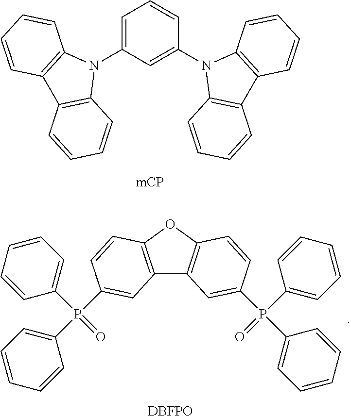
C1=C(N2C3=C(C4=C2C=CC=C4)C=CC=C3)C=C(N2C3=C(C4=C2C=CC=C4)C=CC=C3)C=C1.C12=C(OC3=C1C=C(P(C1=CC=CC=C1)(C1=CC=CC=C1)=O)C=C3)C=CC(P(C1=CC=CC=C1)(C1=CC=CC=C1)=O)=C2.[DBFPO]
